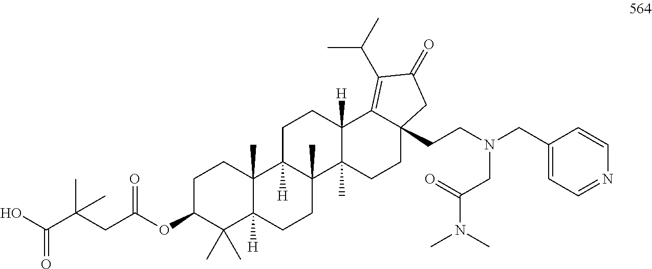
C1C(OC(CC(C(O)=O)(C)C)=O)C(C)(C)C2([H])C(C)(C1)C1([H])C(C)(CC2)C2(C)C([H])(CC1)C1=C(C(C)C)C(=O)CC1(CCN(CC1=CC=NC=C1)CC(N(C)C)=O)CC2
